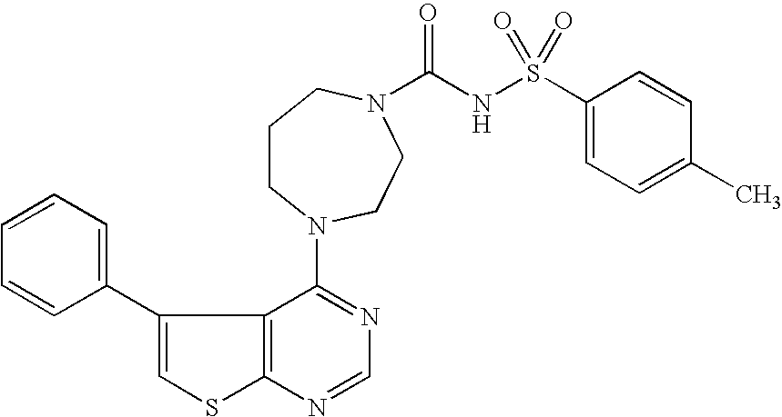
C1=CC=CC(C2=CSC3=C2C(N2CCCN(C(NS(C4=CC=C(C)C=C4)(=O)=O)=O)CC2)=NC=N3)=C1
